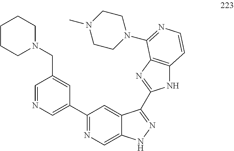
C1=NC=C(C2=NC=C3C(=C2)C(C2=NC4=C(N2)C=CN=C4N2CCN(C)CC2)=NN3)C=C1CN1CCCCC1
